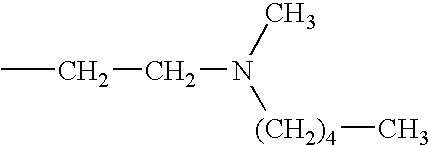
CCCN([(CH2)4]C)C
